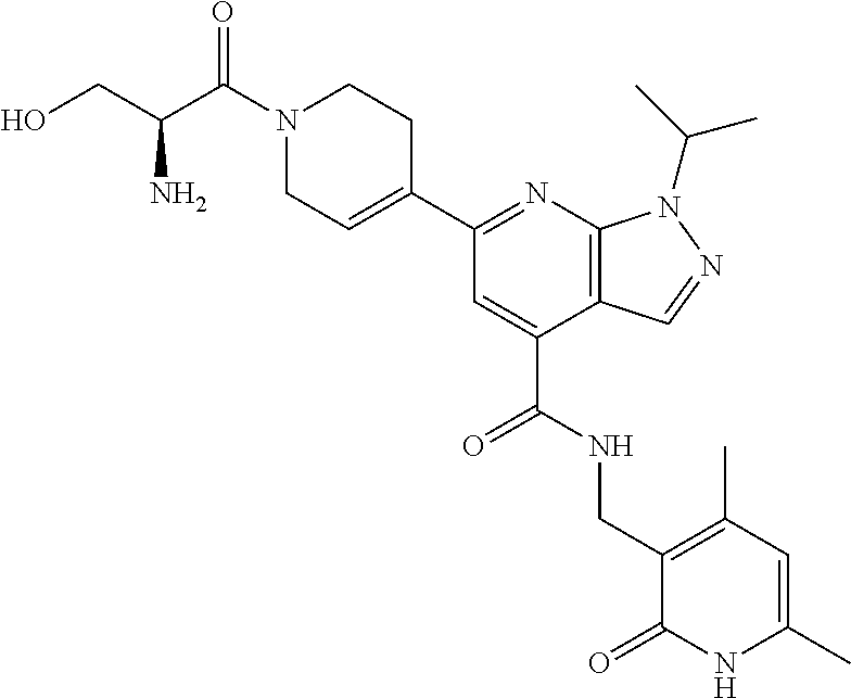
N1=C(C2=CCN(C(=O)C(CO)N)CC2)C=C(C(NCC2=C(C)C=C(C)NC2=O)=O)C2=C1N(C(C)C)N=C2
